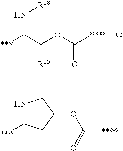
[***]C(N[R28])C([R25])OC(=O)[****].N1C([***])CC(OC(=O)[****])C1
